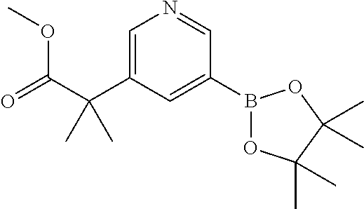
C1=C(C(C(=O)OC)(C)C)C=C(B2OC(C)(C)C(C)(C)O2)C=N1
